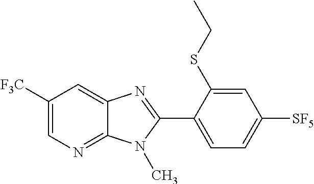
C1([F3C])=CN=C2C(=C1)N=C(C1=CC=C([SF5])C=C1SCC)N2C
